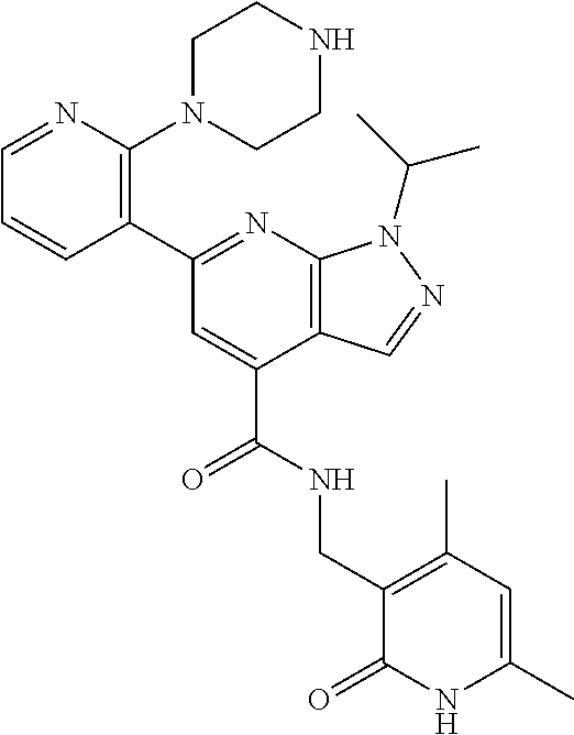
C1=CC(C2=NC3=C(C(C(=O)NCC4=C(C)C=C(C)NC4=O)=C2)C=NN3C(C)C)=C(N2CCNCC2)N=C1
